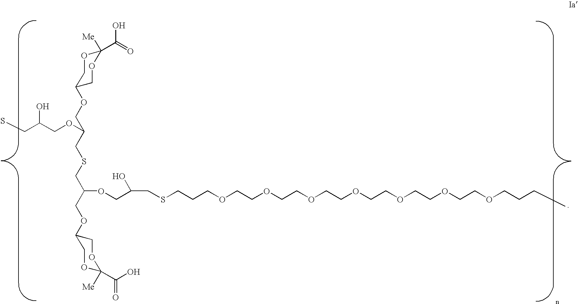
SCC(COC(COC1COC([Me])(C(=O)O)OC1)CSCC(COC1COC([Me])(C(O)=O)OC1)OCC(CSCCCOCCOCCOCCOCCOCCOCCOCCCC)O)O
